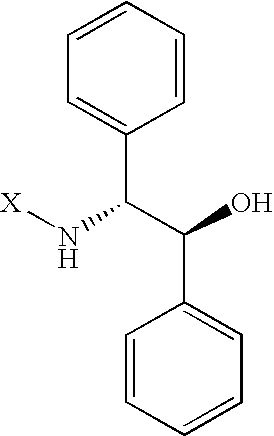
C1=CC=CC(C(C(O)C2=CC=CC=C2)N[X])=C1
